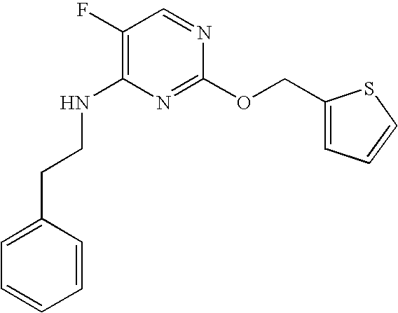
C1=CC(CCNC2=C(F)C=NC(OCC3=CC=CS3)=N2)=CC=C1
